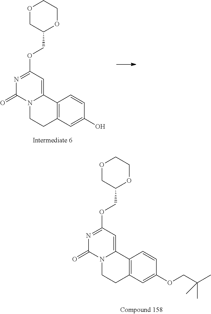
O1CC(COC2=NC(=O)N3C(=C2)C2=C(CC3)C=C(O)C=C2)OCC1.O1CC(COC2=NC(=O)N3C(=C2)C2=C(CC3)C=C(OCC(C)(C)C)C=C2)OCC1
